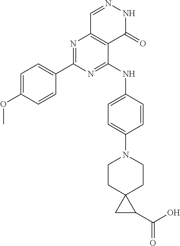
N1=C(NC2=CC=C(N3CCC4(CC3)CC4C(O)=O)C=C2)C2=C(N=C1C1=CC=C(OC)C=C1)C=NNC2=O
